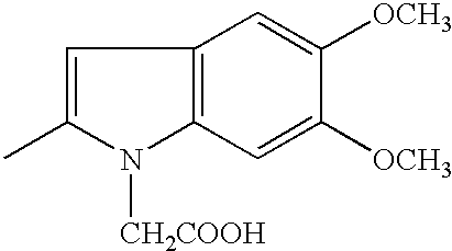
C1=C(C)N([CH2COOH])C2=C1C=C([OCH3])C([OCH3])=C2
